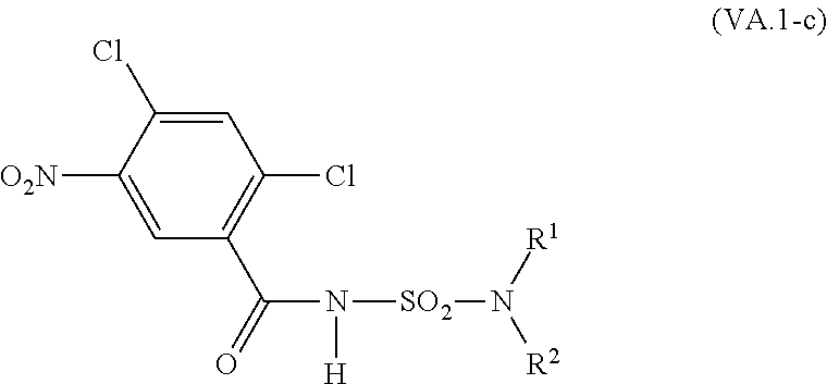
C1=C(Cl)C([O2N])=CC(C(=O)N([H])[SO2]N([R2])[R1])=C1Cl
